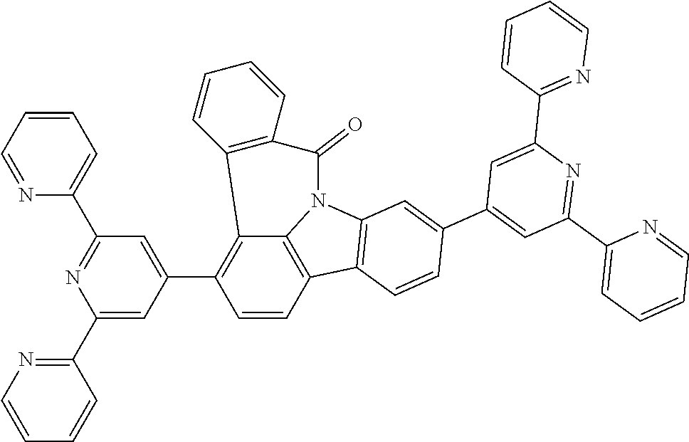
C12=C(C3=CC(C4=CC=CC=N4)=NC(C4=NC=CC=C4)=C3)C=CC3=C1N(C1=C3C=CC(C3=CC(C4=CC=CC=N4)=NC(C4=NC=CC=C4)=C3)=C1)C(=O)C1=C2C=CC=C1
